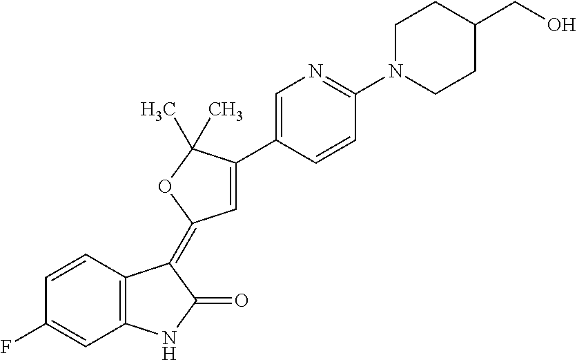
C1=CC2=C(C=C1F)NC(=O)C2=C1C=C(C2=CN=C(N3CCC(CO)CC3)C=C2)C(C)(C)O1
